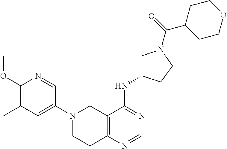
C12=C(N=CN=C1NC1CN(C(C3CCOCC3)=O)CC1)CCN(C1=CC(C)=C(OC)N=C1)C2
